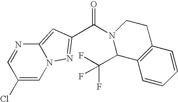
C(=O)(C1=NN2C=C(Cl)C=NC2=C1)N1CCC2=C(C=CC=C2)C1C(F)(F)F
